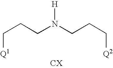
C(CCN(CCC[Q2])[H])[Q1].[CX]
